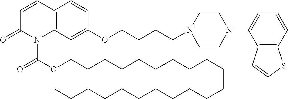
C1=CC2=C(N(C(OCCCCCCCCCCCCCCCCCCCCC)=O)C1=O)C=C(OCCCCN1CCN(C3=CC=CC4=C3C=CS4)CC1)C=C2
